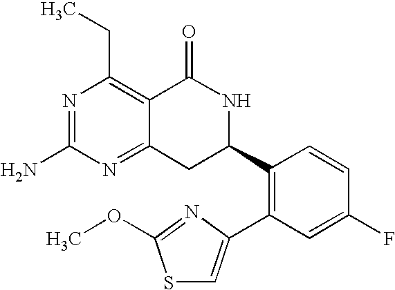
C12=NC(N)=NC(CC)=C1C(=O)NC(C1=C(C3=CSC(OC)=N3)C=C(F)C=C1)C2
